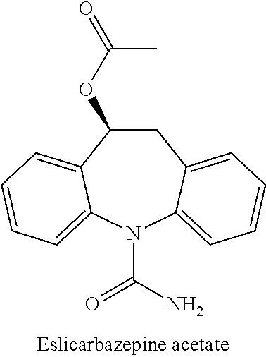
C1C(OC(C)=O)C2=CC=CC=C2N(C(=O)N)C2=CC=CC=C12
